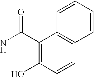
C1(C(N)=O)=C(O)C=CC2=C1C=CC=C2
